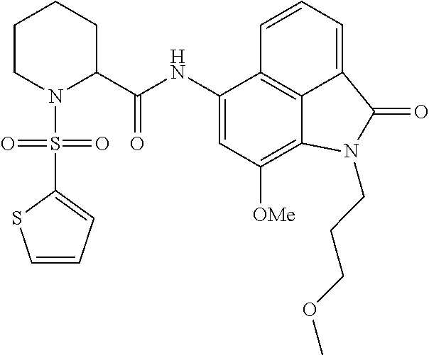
C1(NC(C2CCCCN2S(C2=CC=CS2)(=O)=O)=O)=CC([OMe])=C2C3=C1C=CC=C3C(=O)N2CCCOC
